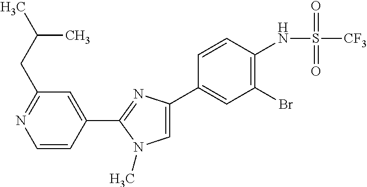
C1=CC(C2=NC(C3=CC(Br)=C(NS([CF3])(=O)=O)C=C3)=CN2C)=CC(CC(C)C)=N1
